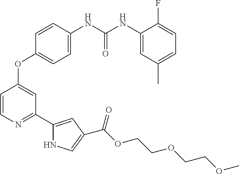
C1=CN=C(C2=CC(C(OCCOCCOC)=O)=CN2)C=C1OC1=CC=C(NC(NC2=CC(C)=CC=C2F)=O)C=C1
